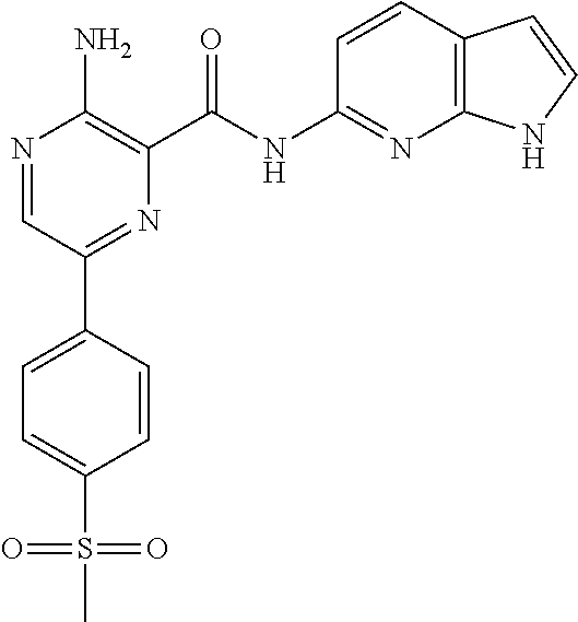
N1=CC(C2=CC=C(S(=O)(=O)C)C=C2)=NC(C(NC2=NC3=C(C=C2)C=CN3)=O)=C1N
